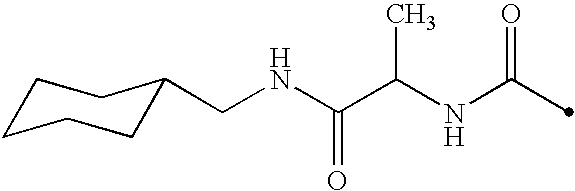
C(NC(=O)C)(C(NCC1CCCCC1)=O)C
